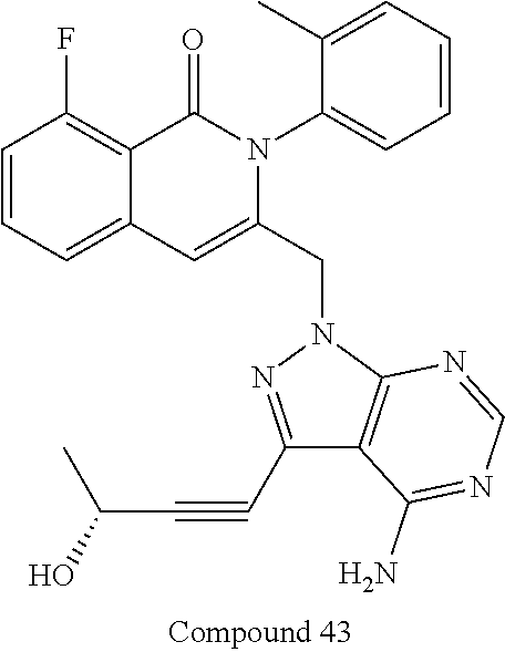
C1=CC=C2C(=C1F)C(=O)N(C1=CC=CC=C1C)C(CN1N=C(C#CC(C)O)C3=C1N=CN=C3N)=C2
